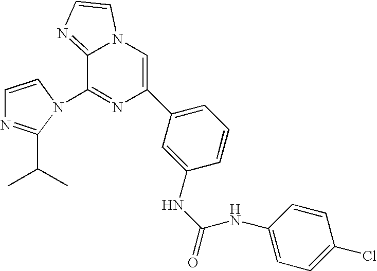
C1=CN(C2=NC(C3=CC=CC(NC(=O)NC4=CC=C(Cl)C=C4)=C3)=CN3C2=NC=C3)C(C(C)C)=N1
